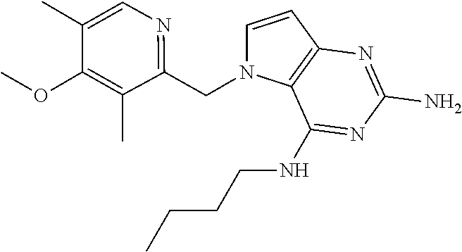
C1=CC2=C(N1CC1=NC=C(C)C(OC)=C1C)C(NCCCC)=NC(N)=N2
